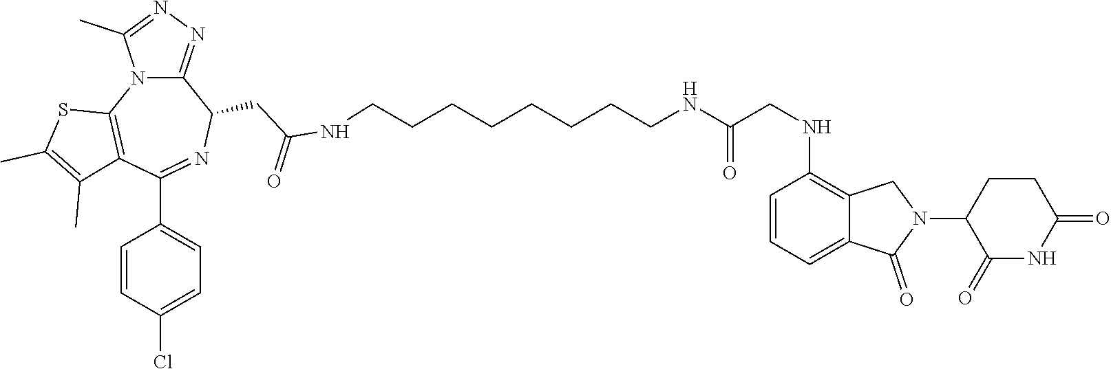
C(CCCNC(CNC1=C2C(=CC=C1)C(=O)N(C1C(=O)NC(=O)CC1)C2)=O)CCCCNC(CC1C2=NN=C(C)N2C2=C(C(C3=CC=C(Cl)C=C3)=N1)C(C)=C(C)S2)=O
